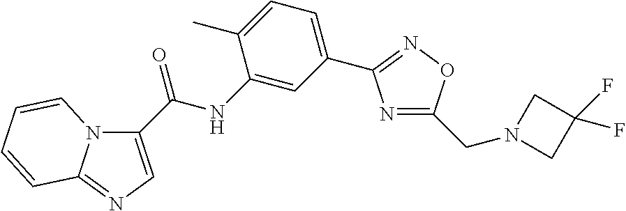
N1=C(CN2CC(F)(F)C2)ON=C1C1=CC=C(C)C(NC(=O)C2=CN=C3N2C=CC=C3)=C1
